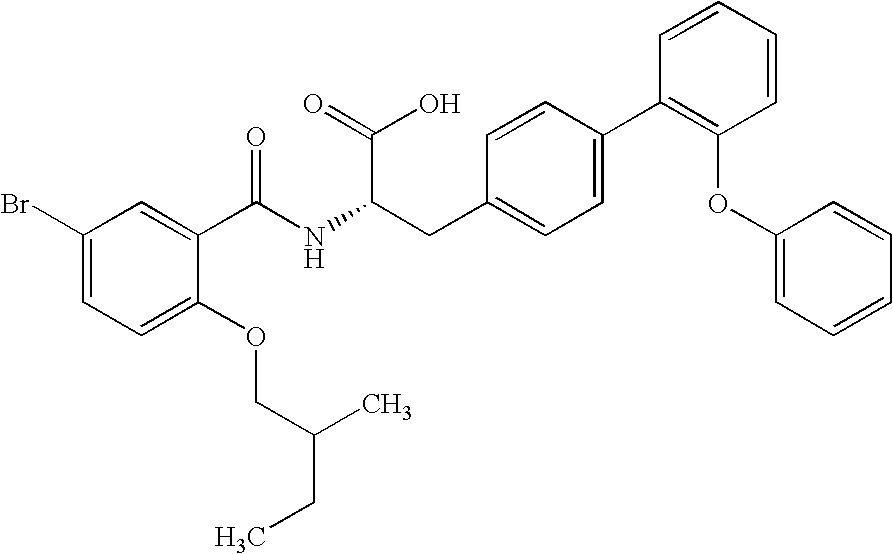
C1(Br)=CC=C(OCC(C)CC)C(C(NC(CC2=CC=C(C3=C(OC4=CC=CC=C4)C=CC=C3)C=C2)C(=O)O)=O)=C1
